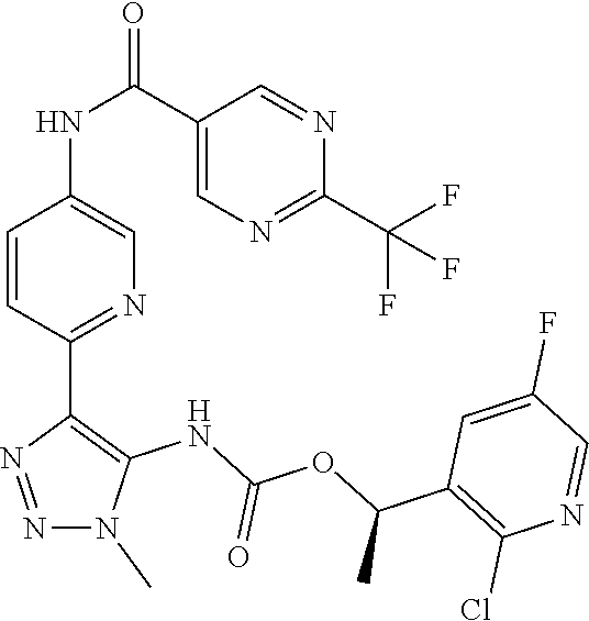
N1=NC(C2=NC=C(NC(C3=CN=C(C(F)(F)F)N=C3)=O)C=C2)=C(NC(OC(C2=C(Cl)N=CC(F)=C2)C)=O)N1C
